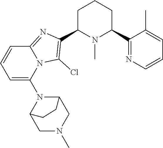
C1C(C2=C(Cl)N3C(=N2)C=CC=C3N2C3CN(C)CC2CC3)N(C)C(C2=NC=CC=C2C)CC1
